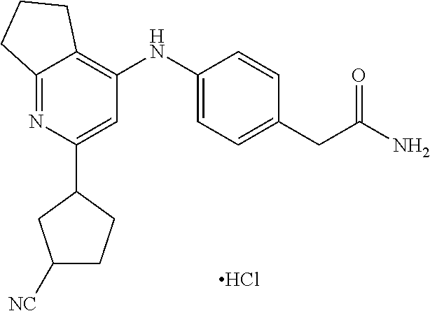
C12=NC(C3CC([NC])CC3)=CC(NC3=CC=C(CC(N)=O)C=C3)=C1CCC2.Cl
